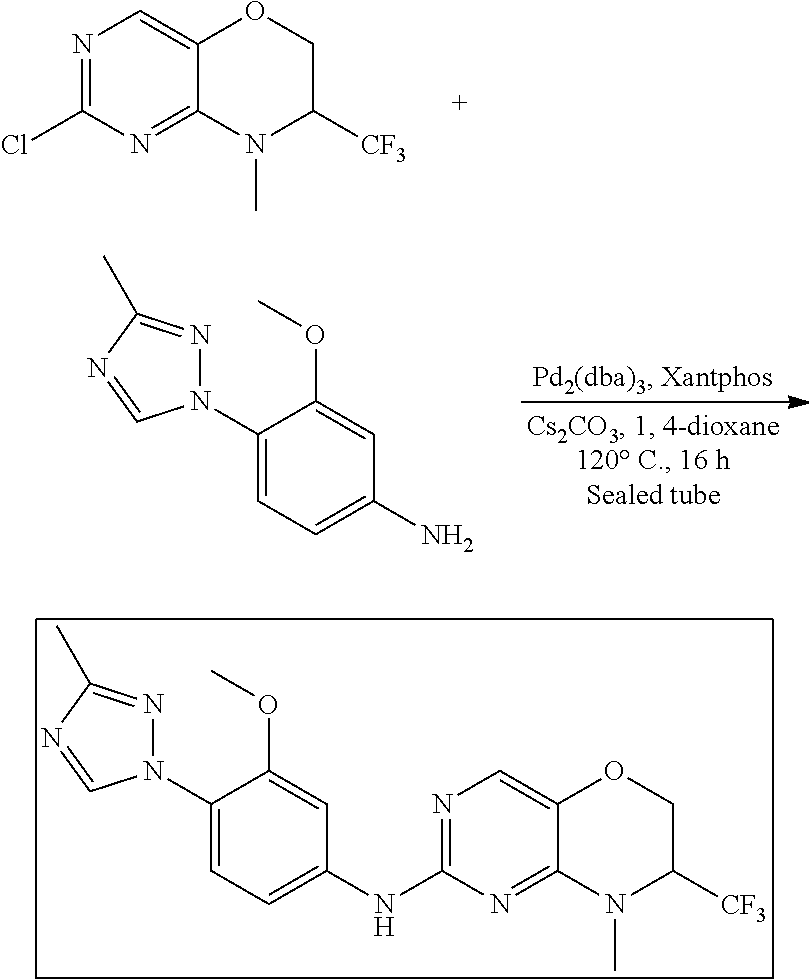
N1=C(Cl)N=C2C(=C1)OCC([CF3])N2C.C1(N2N=C(C)N=C2)=CC=C(N)C=C1OC.N1(C2=CC=C(NC3=NC=C4C(=N3)N(C)C([CF3])CO4)C=C2OC)N=C(C)N=C1
